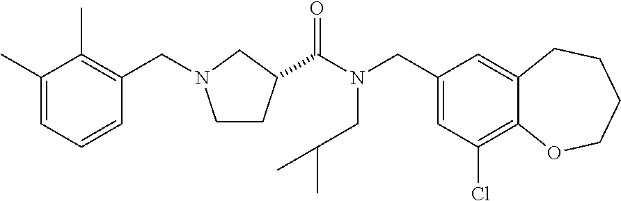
C1(CN(C(=O)C2CCN(CC3=C(C)C(C)=CC=C3)C2)CC(C)C)=CC(Cl)=C2C(=C1)CCCCO2
